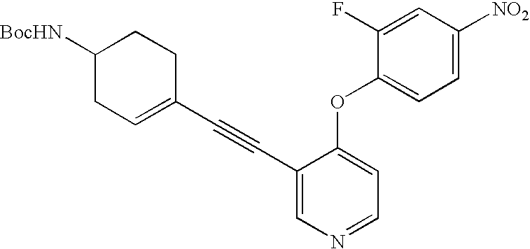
C1([BocHN])CC=C(C#CC2=CN=CC=C2OC2=CC=C([NO2])C=C2F)CC1
